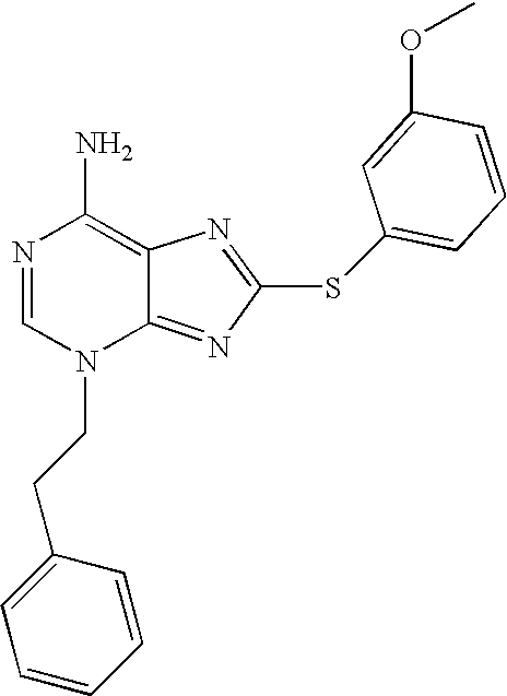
N1=CN(CCC2=CC=CC=C2)C2=NC(SC3=CC=CC(OC)=C3)=NC2=C1N
